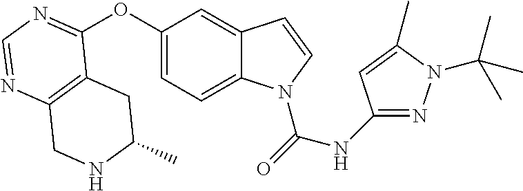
C12=C(N=CN=C1OC1=CC=C3C(=C1)C=CN3C(=O)NC1=NN(C(C)(C)C)C(C)=C1)CNC(C)C2
